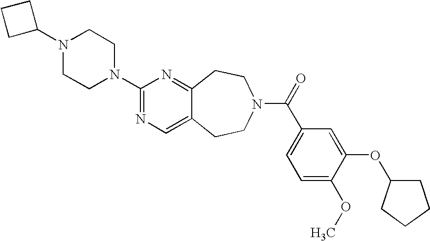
C1C(N2CCN(C3=NC=C4C(=N3)CCN(C(=O)C3=CC=C(OC)C(OC5CCCC5)=C3)CC4)CC2)CC1
